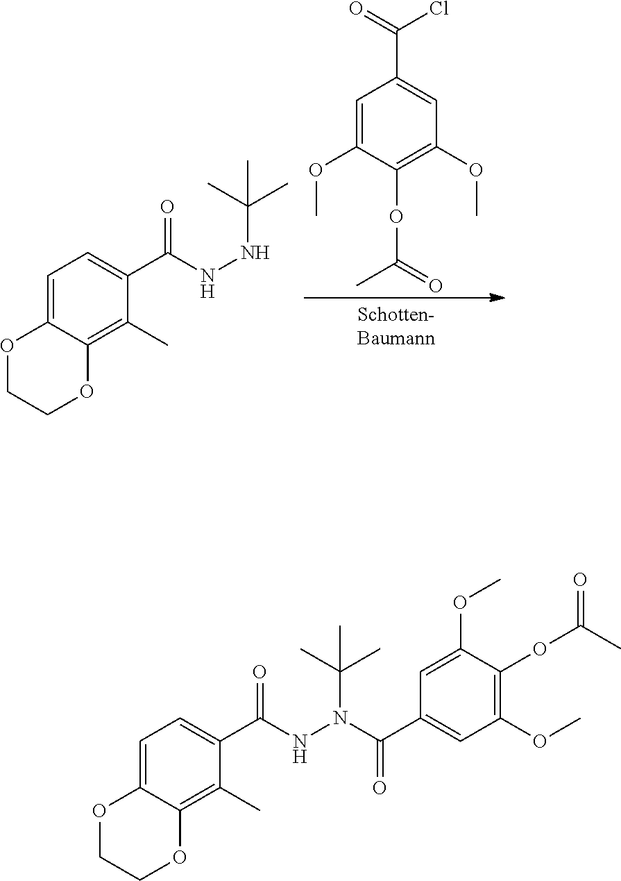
O1CCOC2=C(C)C(C(NNC(C)(C)C)=O)=CC=C12.C1=C(OC)C(OC(C)=O)=C(OC)C=C1C(=O)Cl.O1CCOC2=C(C)C(C(NN(C(=O)C3=CC(OC)=C(OC(C)=O)C(OC)=C3)C(C)(C)C)=O)=CC=C12
